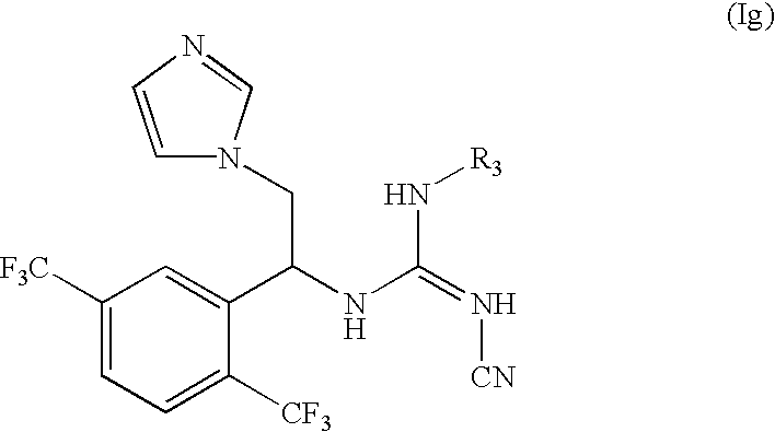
C1([F3C])=CC=C([CF3])C(C(NC(=N[CN])N[R3])CN2C=CN=C2)=C1
